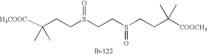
[H3COOC]C(C)(C)CCS(=O)CCS(=O)CCC([COOCH3])(C)C
